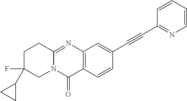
C12=C(C=CC(C#CC3=NC=CC=C3)=C1)C(=O)N1C(=N2)CCC(F)(C2CC2)C1
